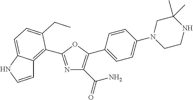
NC(C1=C(C2=CC=C(N3CCNC(C)(C)C3)C=C2)OC(C2=C3C=CNC3=CC=C2CC)=N1)=O
